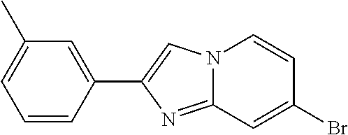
C1=CC(C2=CN3C(=N2)C=C(Br)C=C3)=CC(C)=C1
